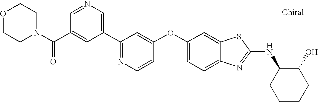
N1=C(C2=CN=CC(C(=O)N3CCOCC3)=C2)C=C(OC2=CC=C3C(=C2)SC(NC2CCCCC2O)=N3)C=C1
